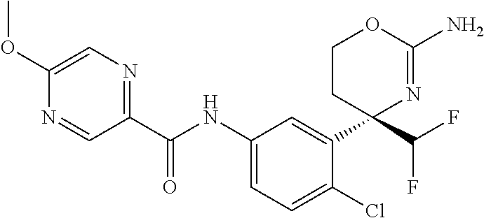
C1(C(NC2=CC=C(Cl)C(C3(C(F)F)N=C(N)OCC3)=C2)=O)=NC=C(OC)N=C1
